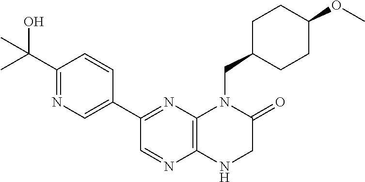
C1(C2=NC3=C(N=C2)NCC(=O)N3CC2CCC(OC)CC2)=CN=C(C(C)(O)C)C=C1
